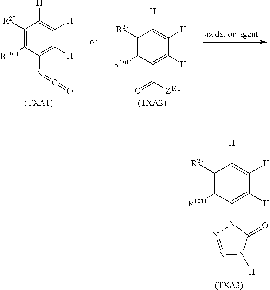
[(TXA1)].[R1011]C1=C([R27])C([H])=C([H])C([H])=C1N=C=O.[(TXA2)].[R1011]C1=C([R27])C([H])=C([H])C([H])=C1C([Z101])=O.[(TXA3)].[R1011]C1=C([R27])C([H])=C([H])C([H])=C1N1N=NN([H])C1=O
